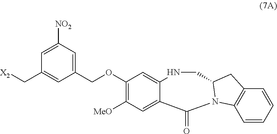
C(C1=CC([NO2])=CC(C[X2])=C1)OC1=C([MeO])C=C2C(=C1)NCC1N(C2=O)C2=C(C=CC=C2)C1
